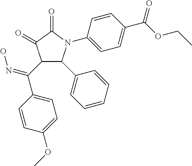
C1(=O)C(=O)C(C(C2=CC=C(OC)C=C2)=NO)C(C2=CC=CC=C2)N1C1=CC=C(C(OCC)=O)C=C1
